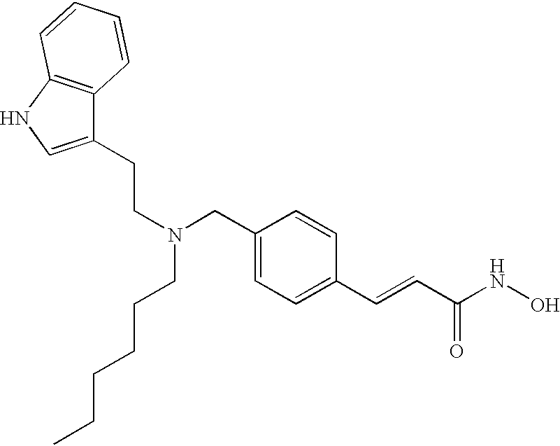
C1(CCN(CCCCCC)CC2=CC=C(C=CC(=O)NO)C=C2)=CNC2=C1C=CC=C2
